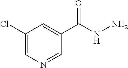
C1(Cl)=CN=CC(C(NN)=O)=C1
